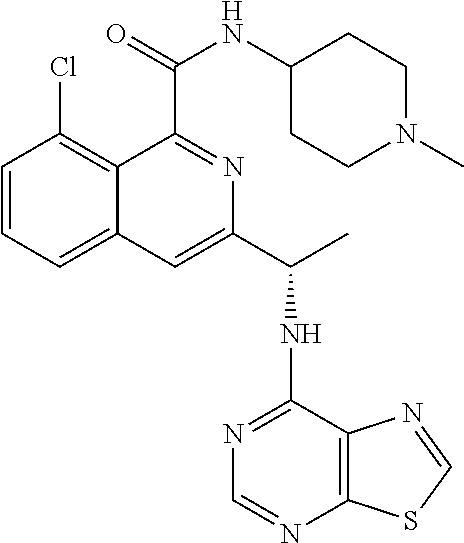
C1=CC=C2C(=C1Cl)C(C(=O)NC1CCN(C)CC1)=NC(C(C)NC1=NC=NC3=C1N=CS3)=C2
